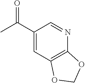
C12=C(C=C(C(C)=O)C=N1)OCO2
